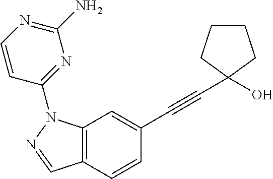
C12=C(C=C(C#CC3(O)CCCC3)C=C1)N(C1=NC(N)=NC=C1)N=C2
